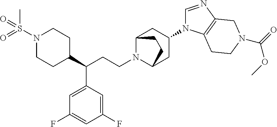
N1(S(=O)(=O)C)CCC(C(CCN2C3CC(N4C=NC5=C4CCN(C(=O)OC)C5)CC2CC3)C2=CC(F)=CC(F)=C2)CC1
